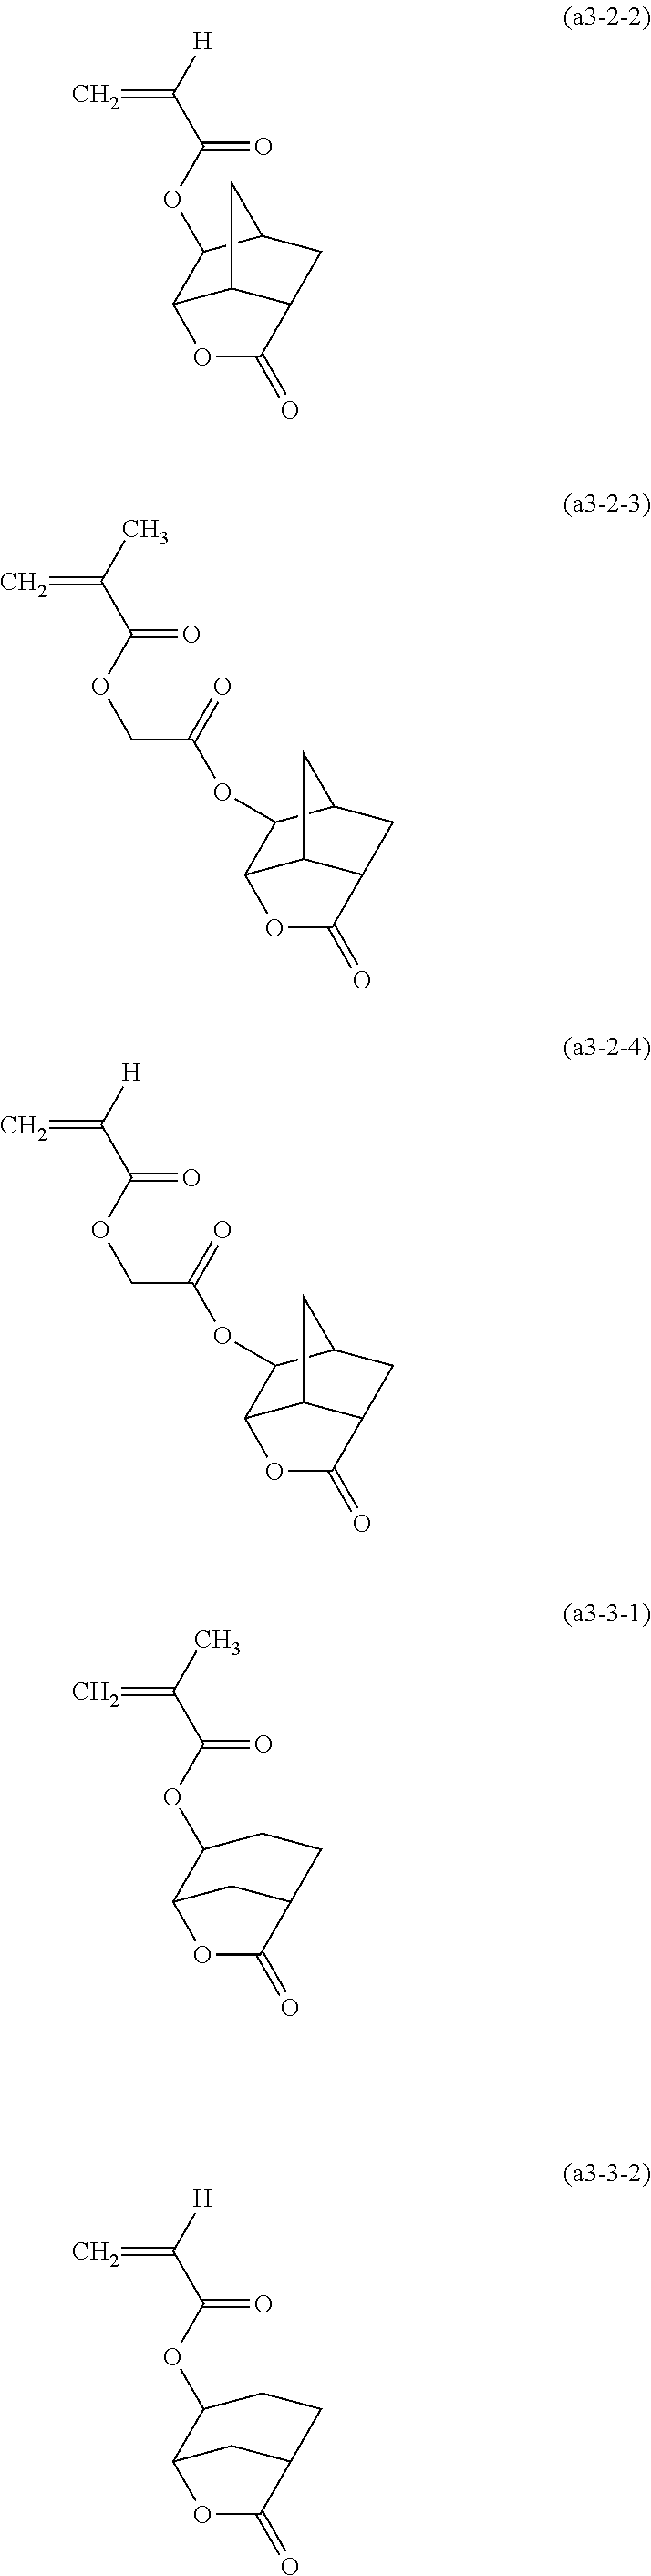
CC(C(OC1C2CC(CC1)C(=O)O2)=O)=C.[H]C(C(OC1C2C3C(CC1C3)C(=O)O2)=O)=C.[H]C(C(OCC(=O)OC1C2C3C(CC1C3)C(=O)O2)=O)=C.CC(C(OCC(=O)OC1C2C3C(CC1C3)C(=O)O2)=O)=C.[H]C(C(OC1C2CC(CC1)C(=O)O2)=O)=C
